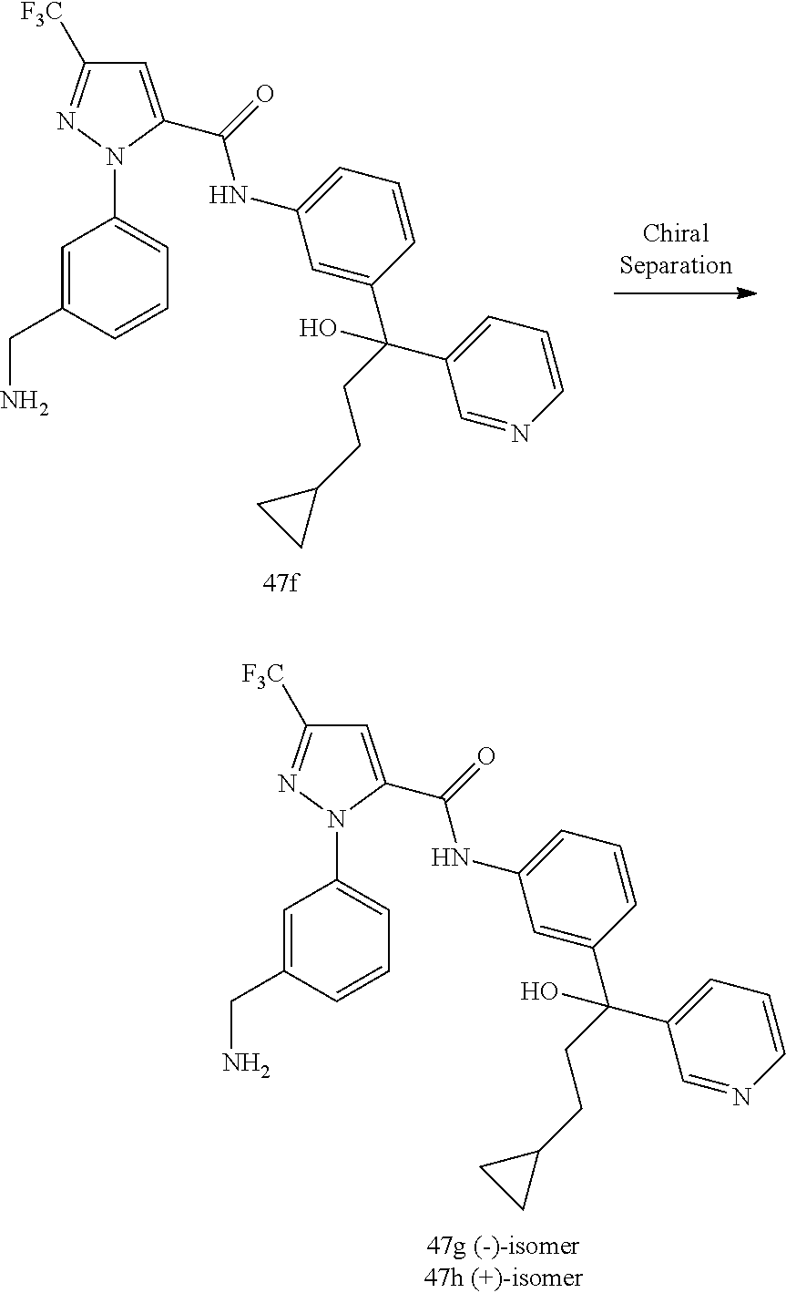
[F3C]C1=NN(C2=CC=CC(CN)=C2)C(C(=O)NC2=CC=CC(C(CCC3CC3)(C3=CC=CN=C3)O)=C2)=C1.[F3C]C1=NN(C2=CC=CC(CN)=C2)C(C(=O)NC2=CC=CC(C(CCC3CC3)(C3=CC=CN=C3)O)=C2)=C1
